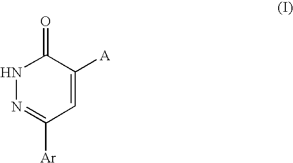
C1=C([A])C(=O)NN=C1[Ar]
